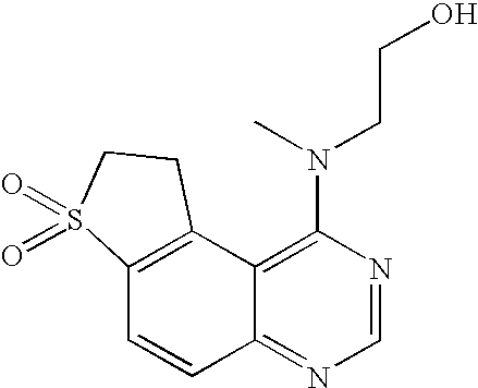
C12=C(C3=C(N(CCO)C)N=CN=C3C=C1)CCS2(=O)=O
